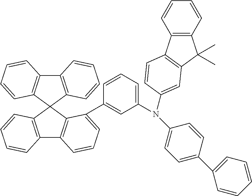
C12=C(C3(C4=C1C=CC=C4)C1=C(C4=C3C(C3=CC(N(C5=CC=C(C6=CC=CC=C6)C=C5)C5=CC6=C(C7=C(C6(C)C)C=CC=C7)C=C5)=CC=C3)=CC=C4)C=CC=C1)C=CC=C2
